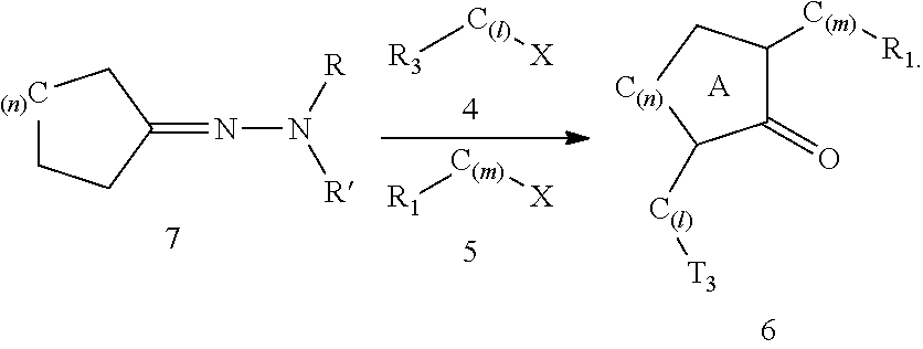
[R3][C(l)][X].[R1][C(m)][X].C1(=O)C([C(m)][R1])C[C(n)]C1[C(l)][T3].[A].[(n)C]1CCC(=NN([R])[R])C1
